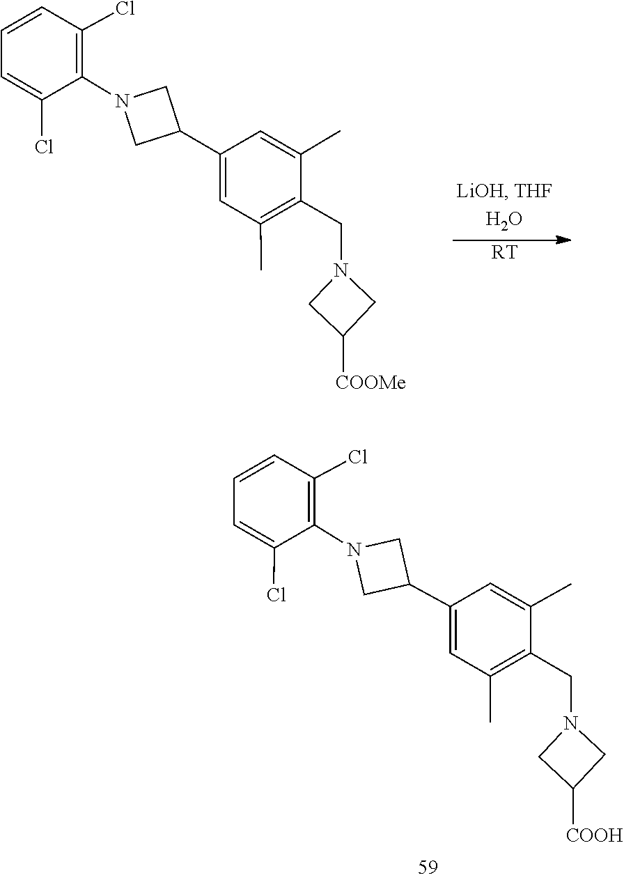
C1(CN2CC([COOH])C2)=C(C)C=C(C2CN(C3=C(Cl)C=CC=C3Cl)C2)C=C1C.[RT].C1(C)=C(CN2CC([COOMe])C2)C(C)=CC(C2CN(C3=C(Cl)C=CC=C3Cl)C2)=C1
